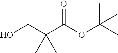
OCC(C(OC(C)(C)C)=O)(C)C
